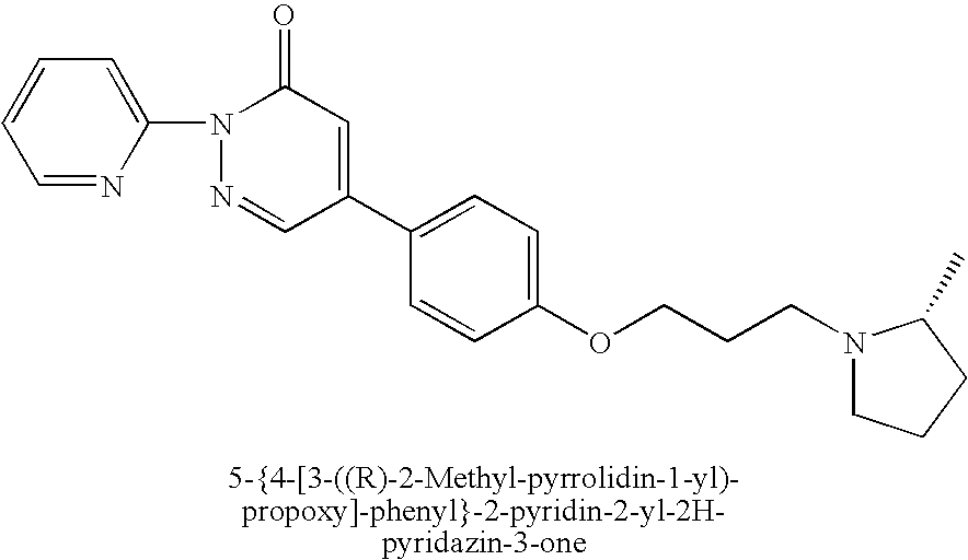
N1(C2=CC=CC=N2)N=CC(C2=CC=C(OCCCN3CCCC3C)C=C2)=CC1=O
